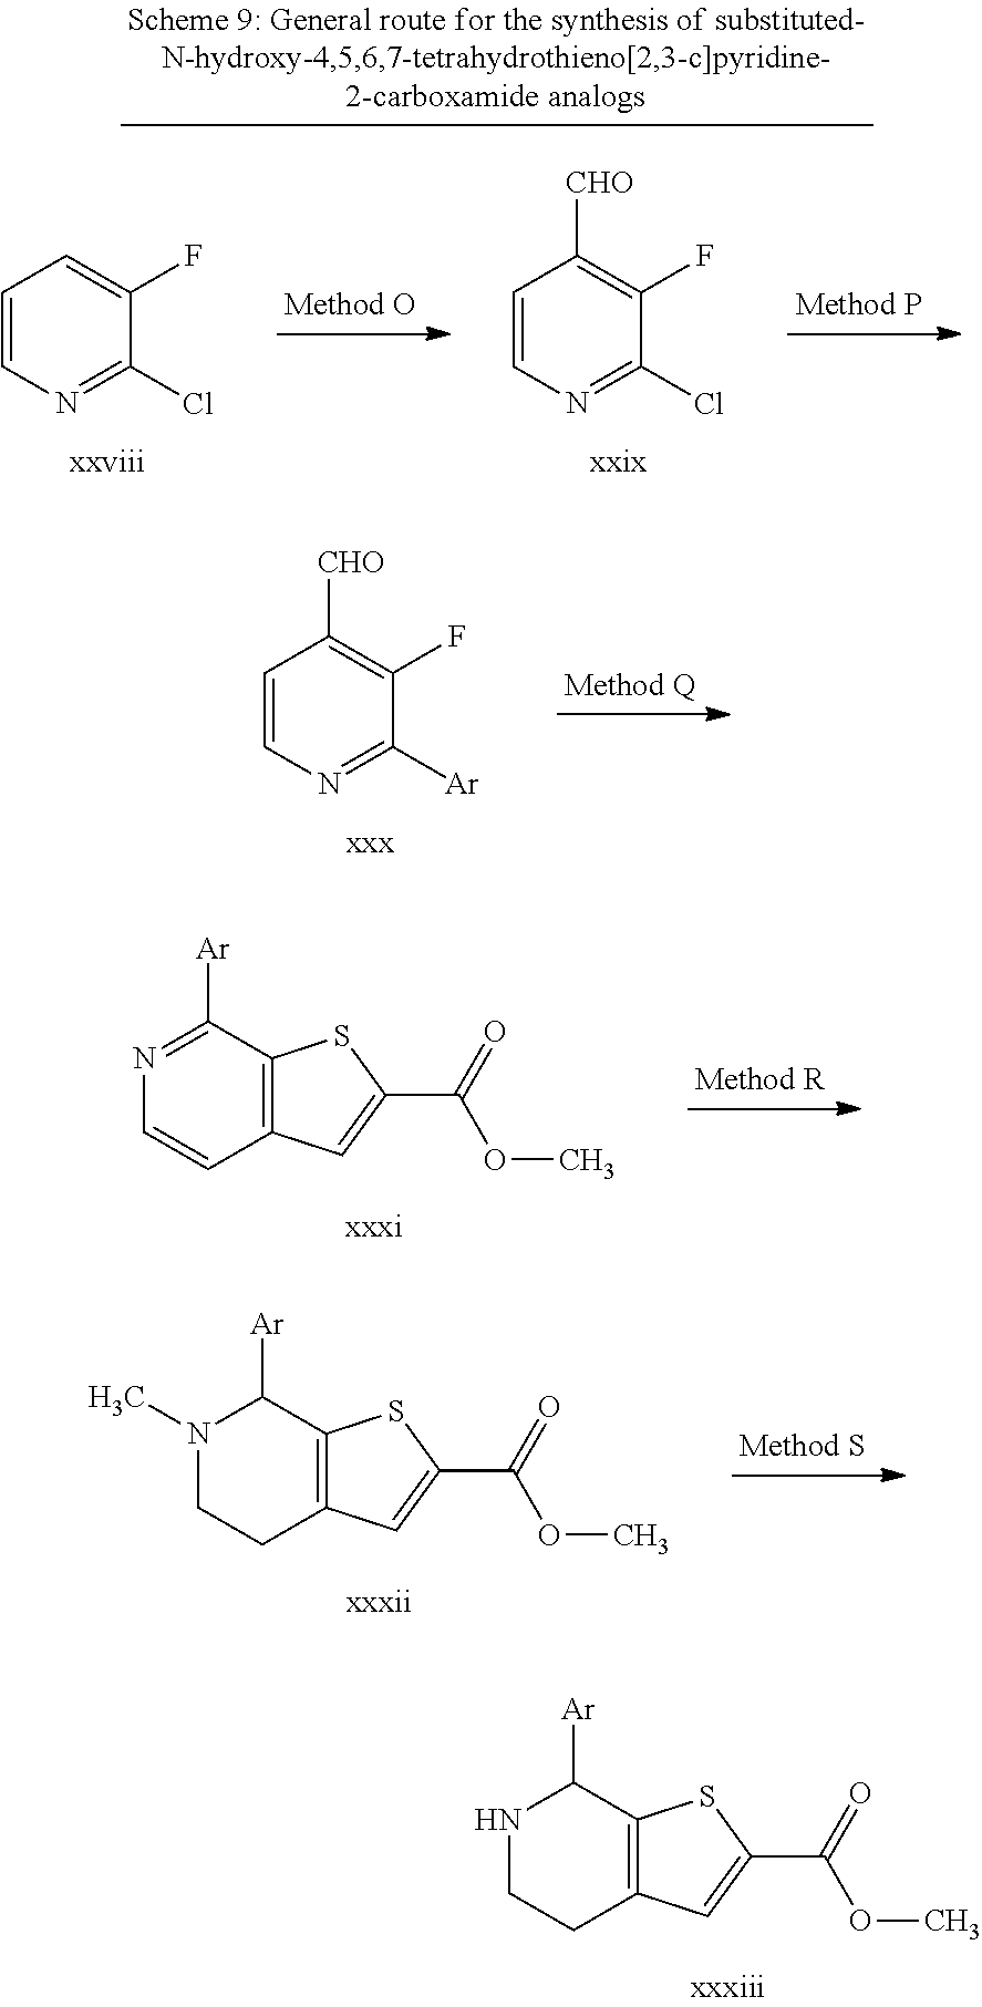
C12=C(C([Ar])NCC1)SC(C(=O)OC)=C2.C1=CN=C(Cl)C(F)=C1.C1=CN=C(Cl)C(F)=C1[CHO].C1=CN=C([Ar])C(F)=C1[CHO].C12=C(C([Ar])=NC=C1)SC(C(=O)OC)=C2.C12=C(C([Ar])N(C)CC1)SC(C(=O)OC)=C2
